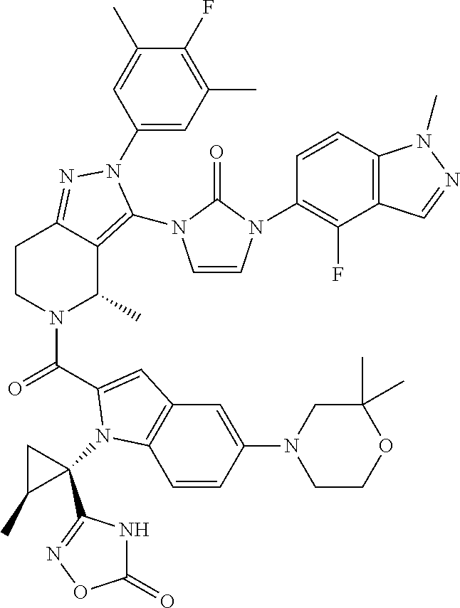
C1(N2C(N3C=CN(C4=C(F)C5=C(C=C4)N(C)N=C5)C3=O)=C3C(C)N(C(=O)C4=CC5=C(C=CC(N6CCOC(C)(C)C6)=C5)N4C4(C5=NOC(=O)N5)CC4C)CCC3=N2)=CC(C)=C(F)C(C)=C1
